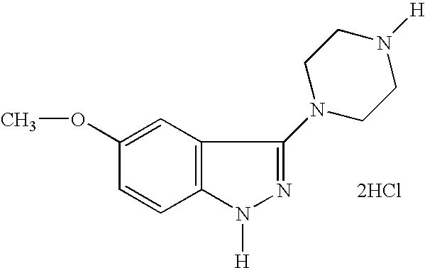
C1(OC)=CC2=C(C=C1)N([H])N=C2N1CCN([H])CC1.[2HCl]
